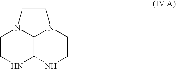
C1CNC2C3N1CCN3CCN2
